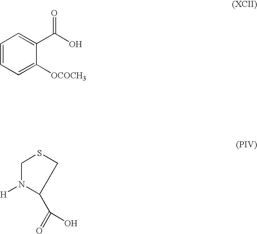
C1N([H])C(C(=O)O)CS1.C1=CC=C(C(O)=O)C([OCOCH3])=C1
